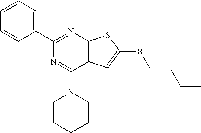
C1(C2=NC3=C(C(N4CCCCC4)=N2)C=C(SCCCC)S3)=CC=CC=C1
